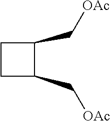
C1CC(C[OAc])C1C[OAc]
